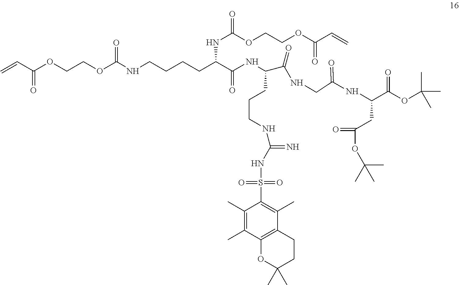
C=CC(OCCOC(NCCCCC(C(NC(C(NCC(NC(C(OC(C)(C)C)=O)CC(OC(C)(C)C)=O)=O)=O)CCCNC(=N)NS(C1=C(C)C2=C(C(C)=C1C)OC(C)(C)CC2)(=O)=O)=O)NC(=O)OCCOC(C=C)=O)=O)=O
